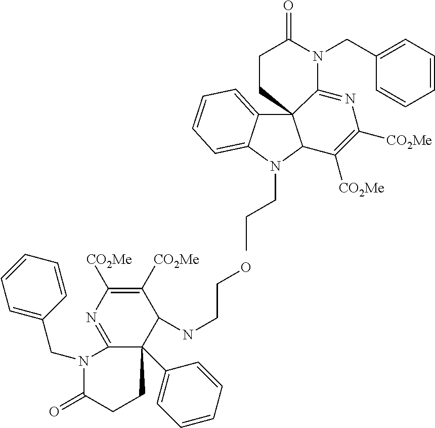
C12=CC=CC=C1N(CCC)C1C23C(=NC([CO2Me])=C1[CO2Me])N(CC1=CC=CC=C1)C(=O)CC3.C(C1=CC=CC=C1)N1C2=NC([CO2Me])=C([CO2Me])C(NCCO)C2(C2=CC=CC=C2)CCC1=O
